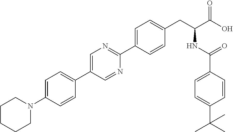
C1N(C2=CC=C(C3=CN=C(C4=CC=C(CC(NC(=O)C5=CC=C(C(C)(C)C)C=C5)C(O)=O)C=C4)N=C3)C=C2)CCCC1
